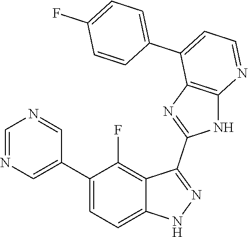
C1=NC=C(C2=CC=C3C(=C2F)C(C2=NC4=C(N2)N=CC=C4C2=CC=C(F)C=C2)=NN3)C=N1
